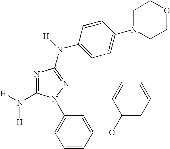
C1(N([H])[H])=NC(N([H])C2=CC=C(N3CCOCC3)C=C2)=NN1C1=CC=CC(OC2=CC=CC=C2)=C1
